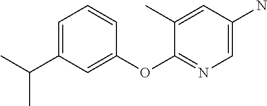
C1=C(C(C)C)C=C(OC2=NC=C(N)C=C2C)C=C1
